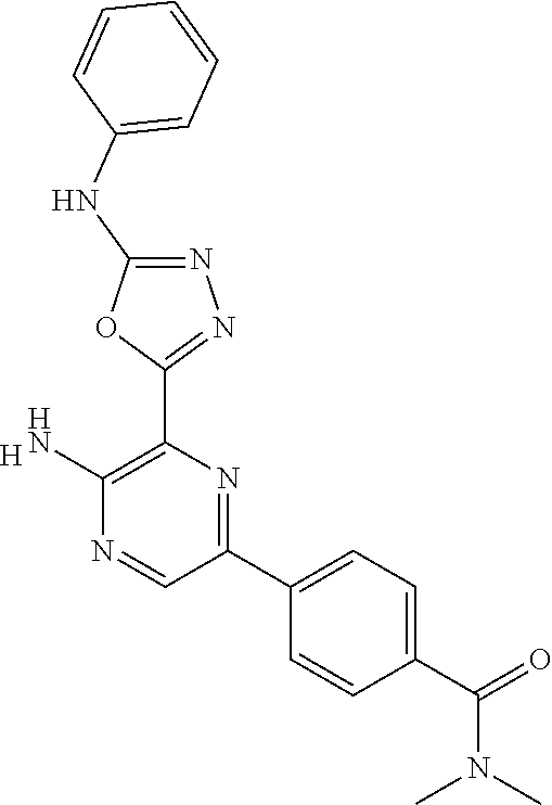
[H].C1(N)=C(C2=NN=C(NC3=CC=CC=C3)O2)N=C(C2=CC=C(C(=O)N(C)C)C=C2)C=N1
